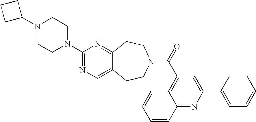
C1(N2CCN(C3=NC=C4C(=N3)CCN(C(=O)C3=C5C(=NC(C6=CC=CC=C6)=C3)C=CC=C5)CC4)CC2)CCC1
